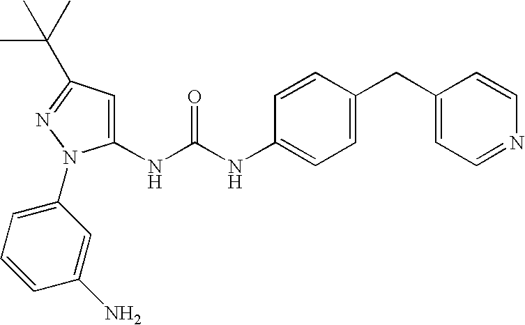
C1(NC(NC2=CC=C(CC3=CC=NC=C3)C=C2)=O)=CC(C(C)(C)C)=NN1C1=CC=CC(N)=C1
